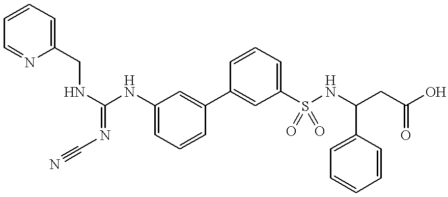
C1(S(=O)(=O)NC(CC(O)=O)C2=CC=CC=C2)=CC=CC(C2=CC(NC(NCC3=CC=CC=N3)=NC#N)=CC=C2)=C1
